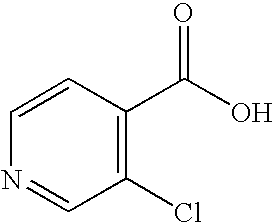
C1(Cl)=C(C(=O)O)C=CN=C1
